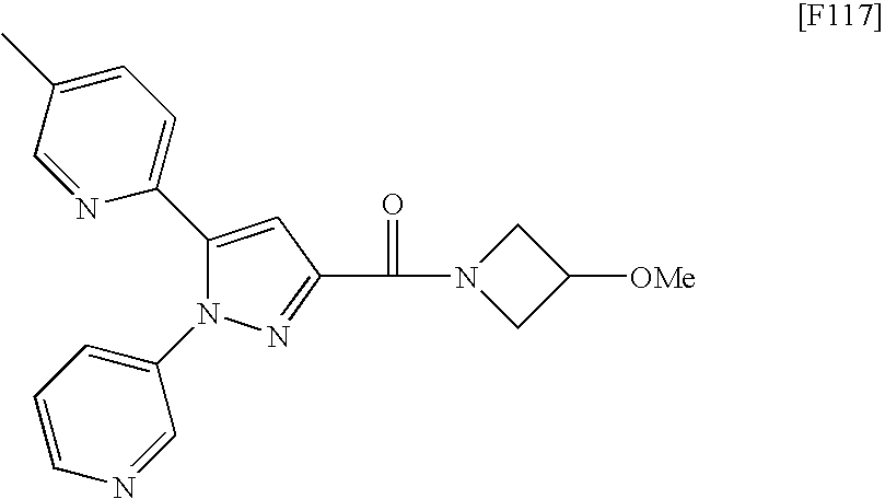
N1=C(C(=O)N2CC([OMe])C2)C=C(C2=CC=C(C)C=N2)N1C1=CC=CN=C1
